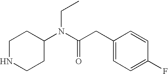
C1NCCC(N(C(CC2=CC=C(F)C=C2)=O)CC)C1
